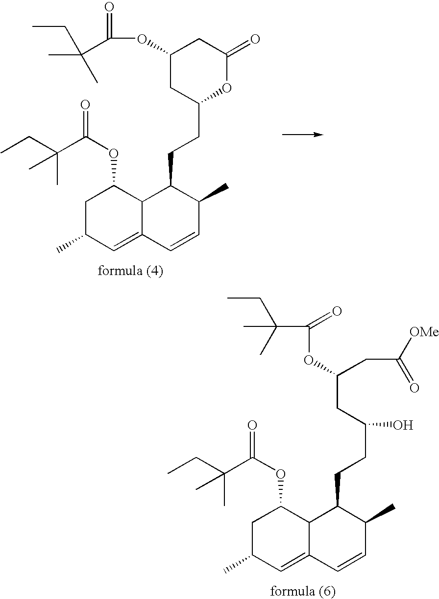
C1C(C)C=C2C(C1OC(=O)C(CC)(C)C)C(CCC(CC(CC([OMe])=O)OC(C(C)(CC)C)=O)O)C(C)C=C2.C1C(C)C=C2C(C1OC(=O)C(CC)(C)C)C(CCC1CC(OC(=O)C(CC)(C)C)CC(=O)O1)C(C)C=C2
